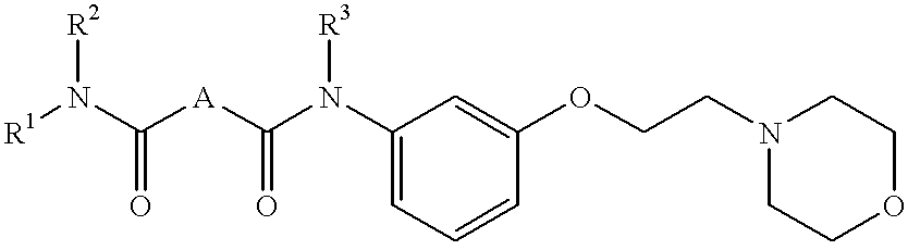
[R1]N(C([A]C(N(C1=CC=CC(OCCN2CCOCC2)=C1)[R3])=O)=O)[R2]
